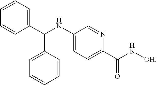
C1(NC(C2=CC=CC=C2)C2=CC=CC=C2)=CC=C(C(N[OH])=O)N=C1
